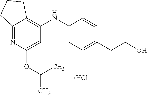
C12=NC(OC(C)C)=CC(NC3=CC=C(CCO)C=C3)=C1CCC2.Cl
